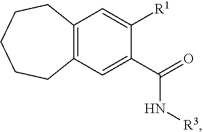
C12=C(C=C(C(N[R3])=O)C([R1])=C1)CCCCC2
